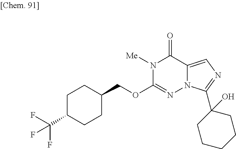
N1([Me])C(OCC2CCC(C(F)(F)F)CC2)=NN2C(=CN=C2C2(O)CCCCC2)C1=O
